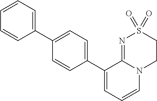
C1(C2=CC=CN3C2=NS(=O)(=O)CC3)=CC=C(C2=CC=CC=C2)C=C1
